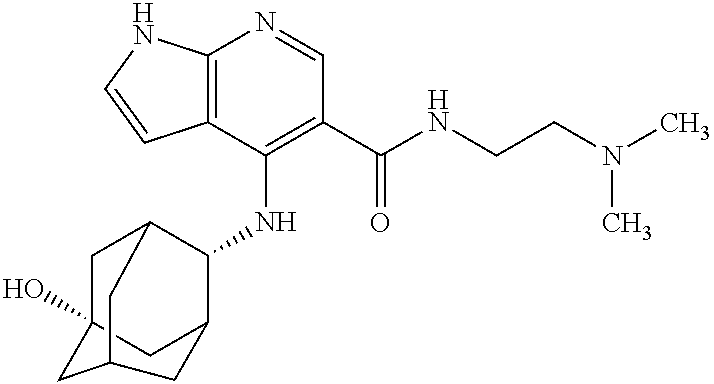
C12=C(C(NC3C4CC5(O)CC3CC(C5)C4)=C(C(NCCN(C)C)=O)C=N1)C=CN2
